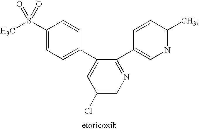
C1(C2=CC=C(S(C)(=O)=O)C=C2)=CC(Cl)=CN=C1C1=CN=C(C)C=C1
